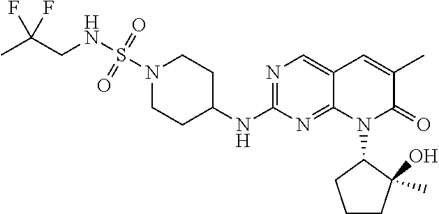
N1(S(NCC(C)(F)F)(=O)=O)CCC(NC2=NC=C3C(=N2)N(C2CCCC2(C)O)C(=O)C(C)=C3)CC1
